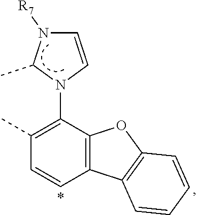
C1=CN(C2=C(C)C=CC3=C2OC2=C3C=CC=C2)C(C)N1[R7]
